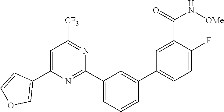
C1=C(C2=COC=C2)N=C(C2=CC=CC(C3=CC=C(F)C(C(=O)N[OMe])=C3)=C2)N=C1[CF3]
